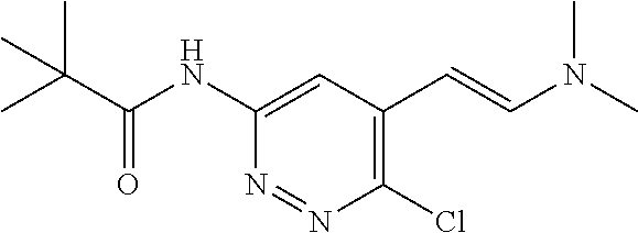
C1(NC(C(C)(C)C)=O)=CC(C=CN(C)C)=C(Cl)N=N1
